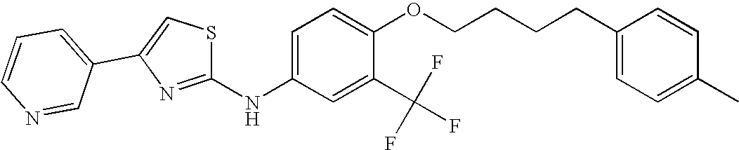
C1(NC2=CC=C(OCCCCC3=CC=C(C)C=C3)C(C(F)(F)F)=C2)=NC(C2=CC=CN=C2)=CS1
